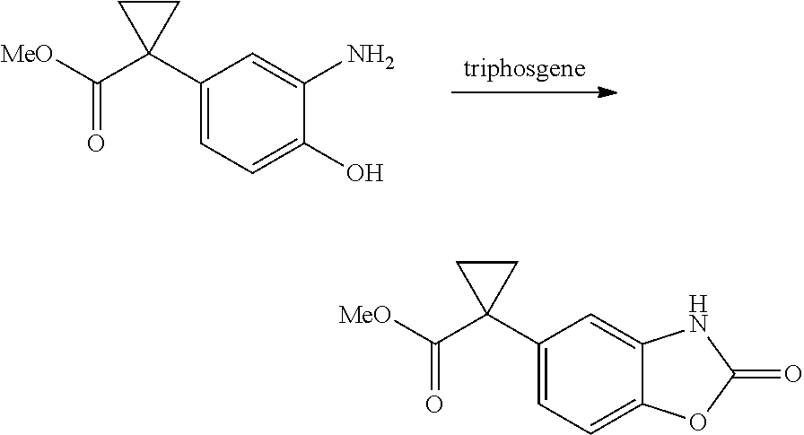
C1(C2(C([MeO])=O)CC2)=CC=C(O)C(N)=C1.[triphosgene].C1(C2(C([MeO])=O)CC2)=CC=C2C(=C1)NC(=O)O2
